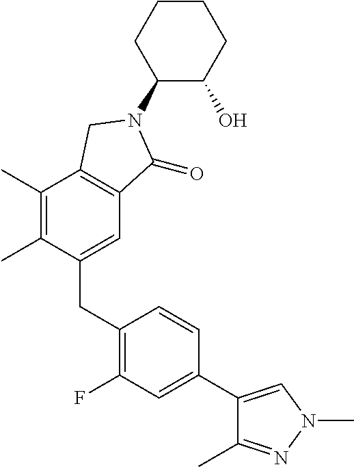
C1(C)=C(C)C(CC2=C(F)C=C(C3=CN(C)N=C3C)C=C2)=CC2=C1CN(C1C(O)CCCC1)C2=O
